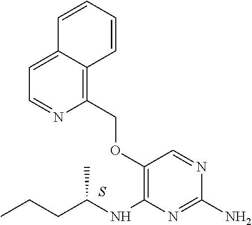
C1(N)=NC(NC(CCC)C)=C(OCC2=C3C(=CC=N2)C=CC=C3)C=N1.S
